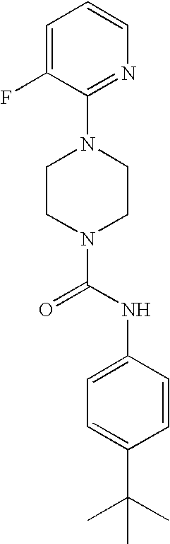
C1(N2CCN(C(NC3=CC=C(C(C)(C)C)C=C3)=O)CC2)=NC=CC=C1F
